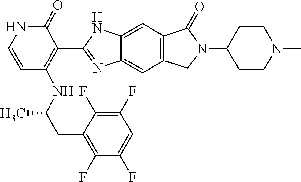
C1=CNC(=O)C(C2=NC3=CC4=C(C=C3N2)C(=O)N(C2CCN(C)CC2)C4)=C1NC(CC1=C(F)C(F)=CC(F)=C1F)C
